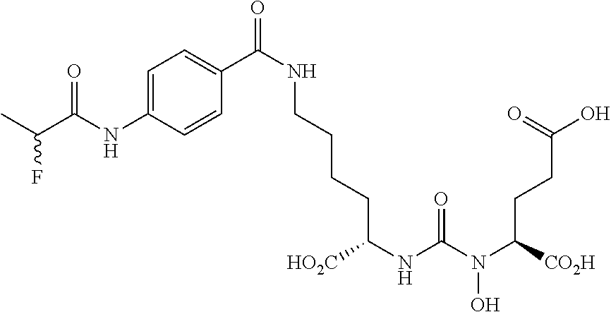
[HO2C]C(NC(N(C([CO2H])CCC(O)=O)O)=O)CCCCNC(=O)C1=CC=C(NC(C(C)F)=O)C=C1
